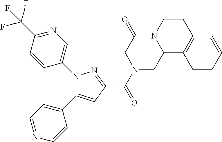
C(=O)(C1=NN(C2=CN=C(C(F)(F)F)C=C2)C(C2=CC=NC=C2)=C1)N1CC2N(C(=O)C1)CCC1=C2C=CC=C1
